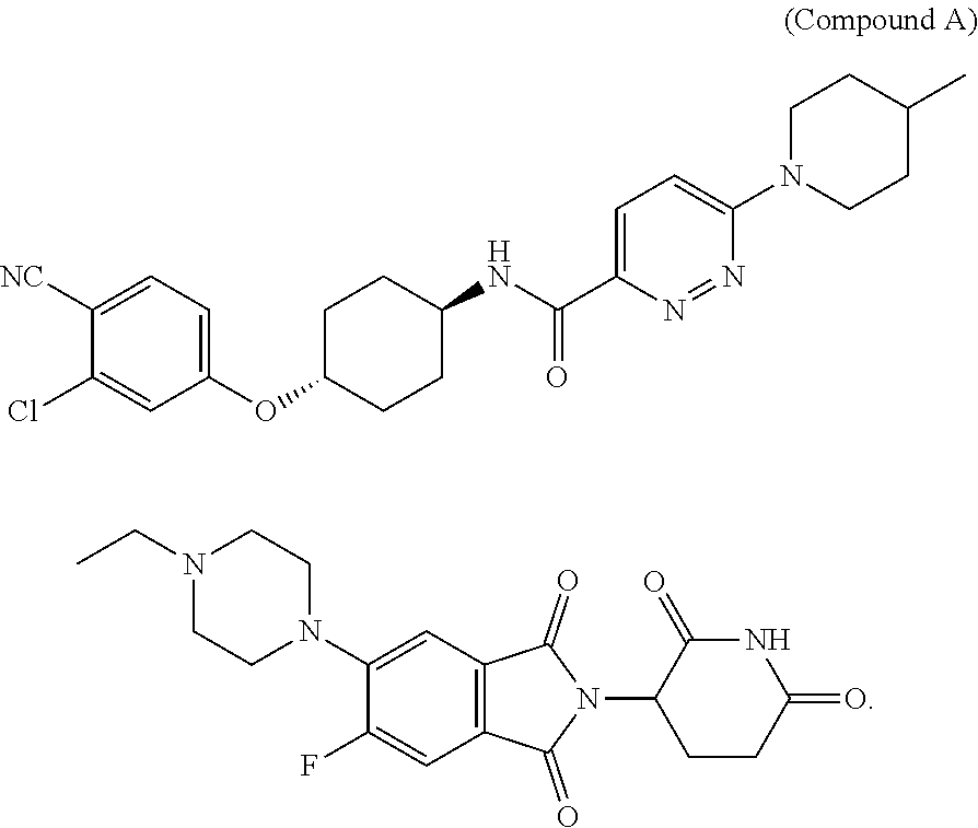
C1N(C2=CC=C(C(NC3CCC(OC4=CC=C([NC])C(Cl)=C4)CC3)=O)N=N2)CCC(C)C1.C(N1CCN(C2=CC3=C(C=C2F)C(=O)N(C2CCC(=O)NC2=O)C3=O)CC1)C
